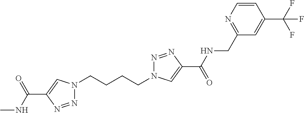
N1(CCCCN2N=NC(C(=O)NCC3=NC=CC(C(F)(F)F)=C3)=C2)N=NC(C(NC)=O)=C1
